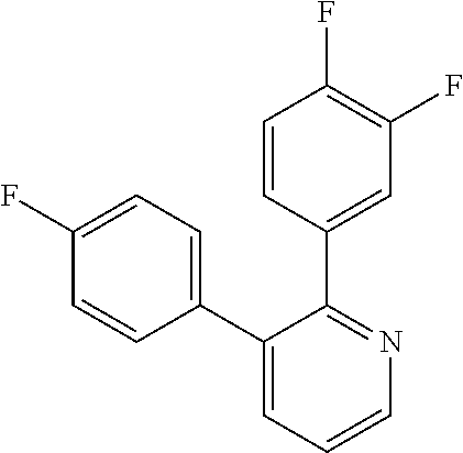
C1(F)=CC=C(C2=CC=CN=C2C2=CC(F)=C(F)C=C2)C=C1
